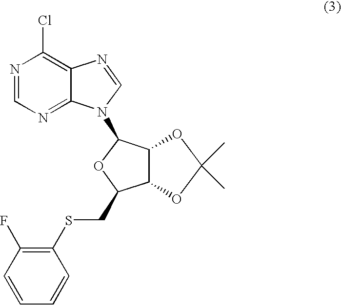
N1=CN=C2C(=C1Cl)N=CN2C1OC(CSC2=C(F)C=CC=C2)C2C1OC(C)(C)O2
